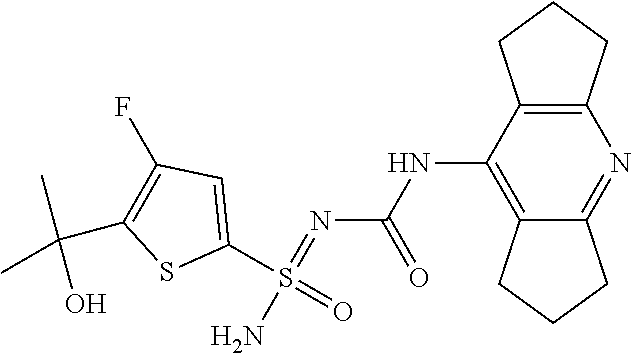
C1(S(=O)(N)=NC(NC2=C3C(=NC4=C2CCC4)CCC3)=O)=CC(F)=C(C(C)(C)O)S1
